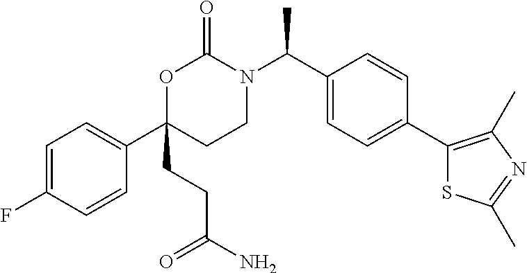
C1=C(F)C=CC(C2(CCC(N)=O)CCN(C(C3=CC=C(C4=C(C)N=C(C)S4)C=C3)C)C(=O)O2)=C1
